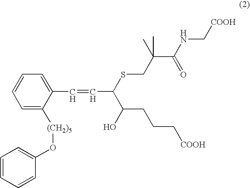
C1=C([(CH2)5]OC2=CC=CC=C2)C(C=CC(SCC(C)(C)C(=O)NC[COOH])C(CCC[COOH])O)=CC=C1
